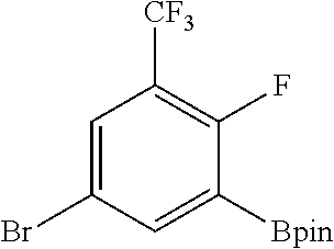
C1=C(Br)C=C([Bpin])C(F)=C1[CF3]
